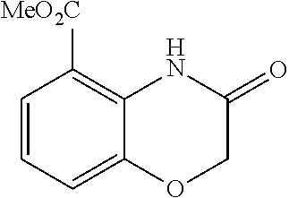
C1=CC=C2C(=C1[MeO2C])NC(=O)CO2
